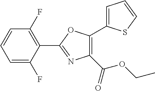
C1=C(F)C(C2=NC(C(=O)OCC)=C(C3=CC=CS3)O2)=C(F)C=C1
